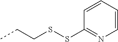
CCCSSC1=NC=CC=C1
